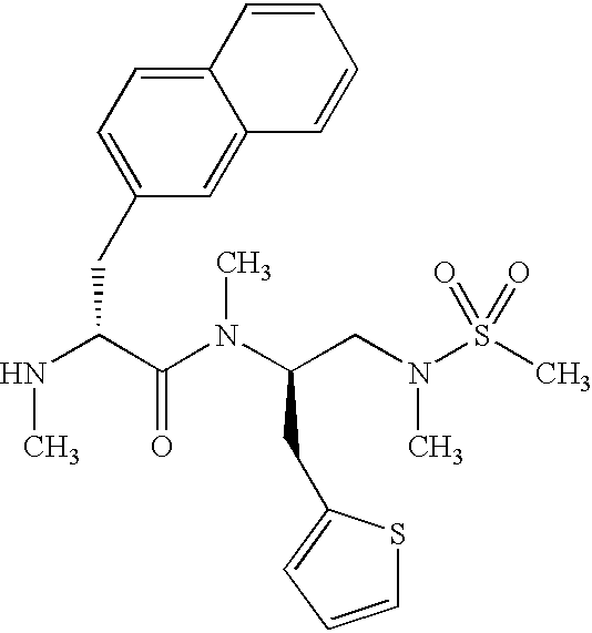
N(C(C(N(C(CN(S(C)(=O)=O)C)CC1=CC=CS1)C)=O)CC1=CC=C2C(=C1)C=CC=C2)C
